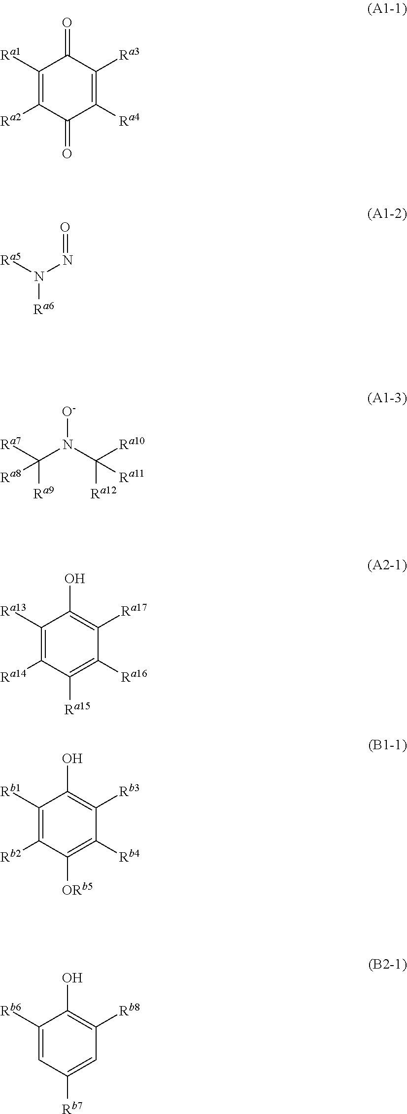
C1([Ra1])=C([Ra2])C(=O)C([Ra4])=C([Ra3])C1=O.N([Ra6])(N=O)[Ra5].[O-]N(C([Ra10])([Ra12])[Ra11])C([Ra7])([Ra9])[Ra8].C1([Ra13])=C([Ra14])C([Ra15])=C([Ra16])C([Ra17])=C1O.C1([Rb1])=C([Rb2])C([ORb5])=C([Rb4])C([Rb3])=C1O.C1([Rb6])=CC([Rb7])=CC([Rb8])=C1O
